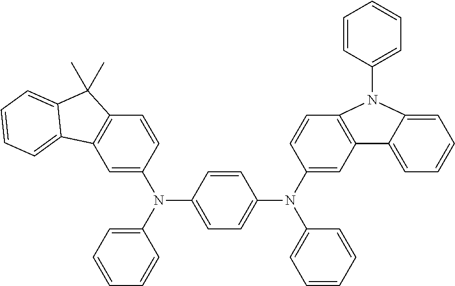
C1=C(N(C2=CC=CC=C2)C2=CC=C(N(C3=CC4=C(C=C3)N(C3=CC=CC=C3)C3=CC=CC=C43)C3=CC=CC=C3)C=C2)C=CC2=C1C1=CC=CC=C1C2(C)C
